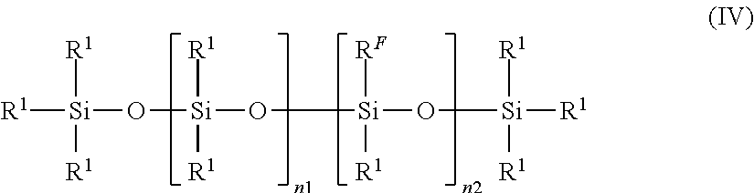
[R1][Si](O[Si](O[Si](O[Si]([R1])([R1])[R1])([RF])[R1])([R1])[R1])([R1])[R1]
